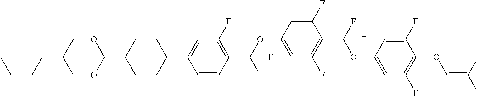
C1OC(C2CCC(C3=CC(F)=C(C(F)(OC4=CC(F)=C(C(OC5=CC(F)=C(OC=C(F)F)C(F)=C5)(F)F)C(F)=C4)F)C=C3)CC2)OCC1CCCC
